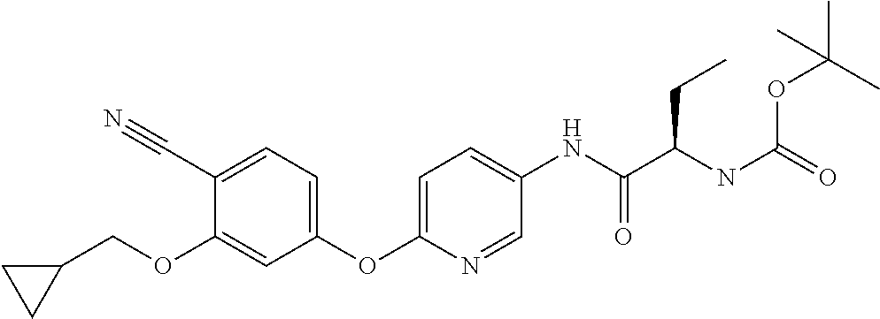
C1=C(C#N)C(OCC2CC2)=CC(OC2=CC=C(NC(C(NC(OC(C)(C)C)=O)CC)=O)C=N2)=C1
